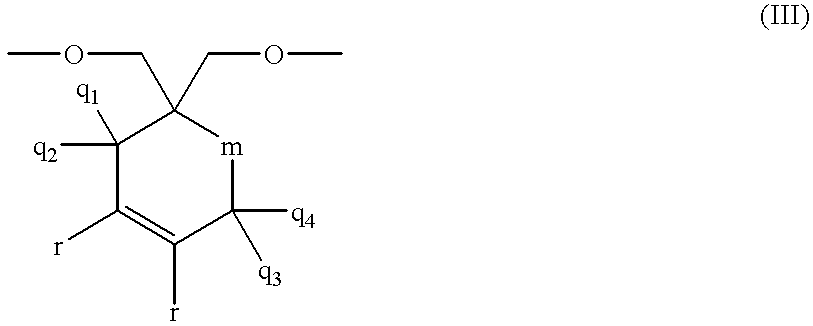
C1([q2])([q1])C([r])=C([r])C([q4])([q3])[m]C1(COC)COC
